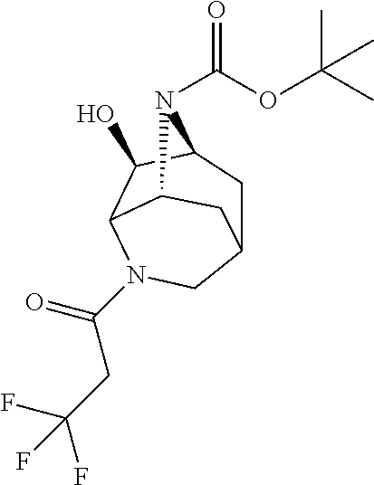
C12CC3C(O)C(C(C1)N3C(OC(C)(C)C)=O)N(C(CC(F)(F)F)=O)C2
